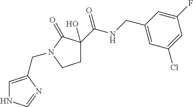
C1C(O)(C(NCC2=CC(Cl)=CC(F)=C2)=O)C(=O)N(CC2=CNC=N2)C1
